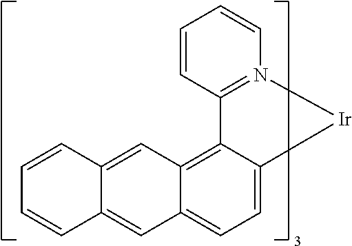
C1=CC2=CC3=C4C(=CC=C3C=C2C=C1)[Ir]N1=C4C=CC=C1
